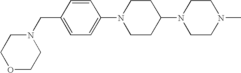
C1N(C2CCN(C3=CC=C(CN4CCOCC4)C=C3)CC2)CCN(C)C1
